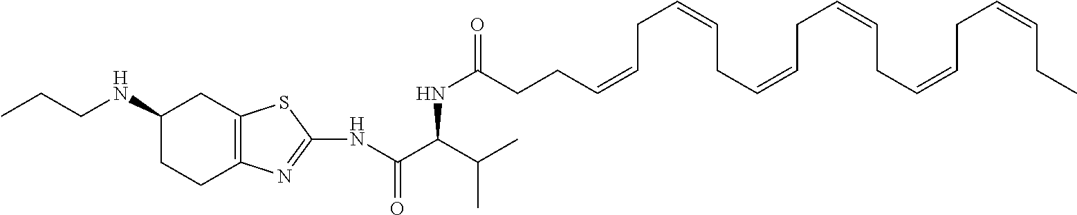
C1(NCCC)CCC2=C(C1)SC(NC(C(NC(=O)CCC=CCC=CCC=CCC=CCC=CCC=CCC)C(C)C)=O)=N2
